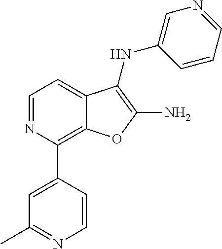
C1(C2=CC(C)=NC=C2)=C2C(=CC=N1)C(NC1=CN=CC=C1)=C(N)O2
